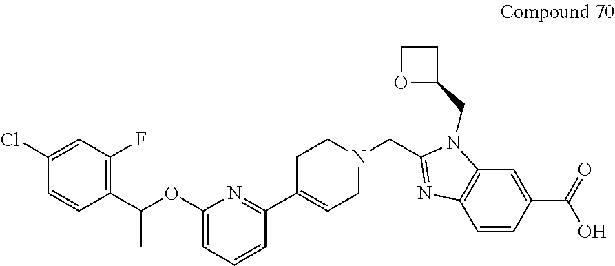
C1(Cl)=CC(F)=C(C(OC2=CC=CC(C3=CCN(CC4=NC5=C(N4CC4CCO4)C=C(C(=O)O)C=C5)CC3)=N2)C)C=C1
